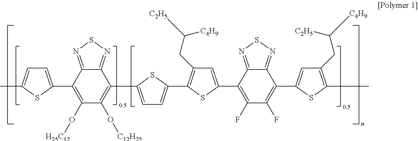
C1(C2=CC(CC([C2H5])[C4H9])=C(C3=CC=C(C4=C(O[C12H25])C(O[H25C12])=C(C5=CC=C(C)S5)C5=NSN=C45)S3)S2)=C(F)C(F)=C(C2=CC(CC([C4H9])[C2H5])=C(C)S2)C2=NSN=C12
